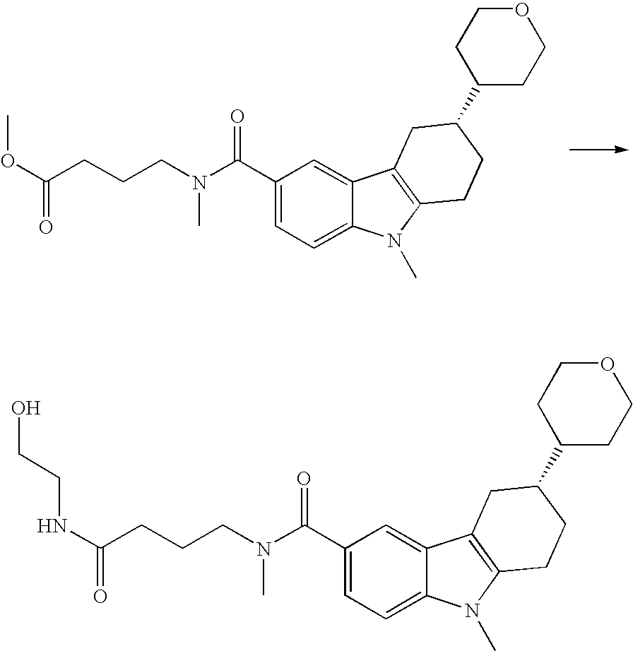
C1(C(N(CCCC(NCCO)=O)C)=O)=CC=C2C(=C1)C1=C(N2C)CCC(C2CCOCC2)C1.C1(C(N(CCCC(OC)=O)C)=O)=CC=C2C(=C1)C1=C(N2C)CCC(C2CCOCC2)C1
